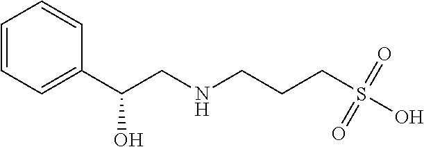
C(S(O)(=O)=O)CCNCC(C1=CC=CC=C1)O
